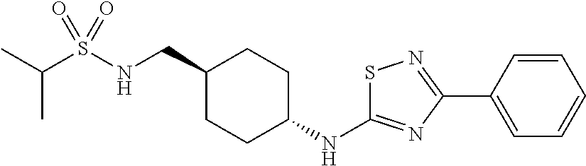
C(S(NCC1CCC(NC2=NC(C3=CC=CC=C3)=NS2)CC1)(=O)=O)(C)C
